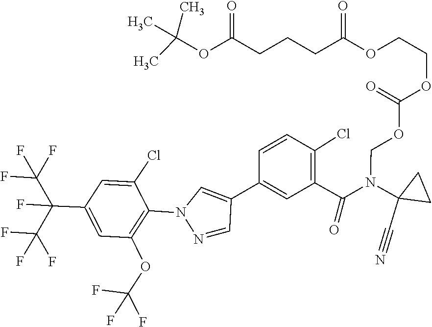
C1C(N(C(C2=C(Cl)C=CC(C3=CN(C4=C(OC(F)(F)F)C=C(C(C(F)(F)F)(F)C(F)(F)F)C=C4Cl)N=C3)=C2)=O)COC(=O)OCCOC(CCCC(OC(C)(C)C)=O)=O)(C#N)C1
